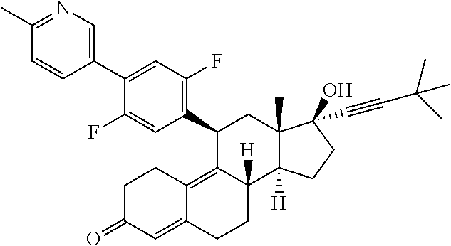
C1(C)=NC=C(C2=CC(F)=C(C3C4=C5C(=CC(=O)CC5)CCC4([H])C4([H])C(C)(C3)C(O)(C#CC(C)(C)C)CC4)C=C2F)C=C1
